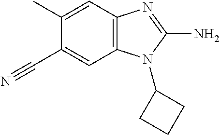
C12=C(C=C(C)C(C#N)=C1)N=C(N)N2C1CCC1
